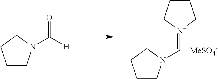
C1CCCN1C=[N+]1CCCC1.[MeSO4-].C1CCCN1C([H])=O
